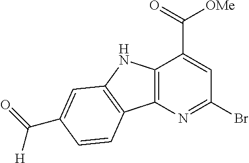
C12=C(N=C(Br)C=C1C(=O)[OMe])C1=C(N2)C=C(C(=O)[H])C=C1
